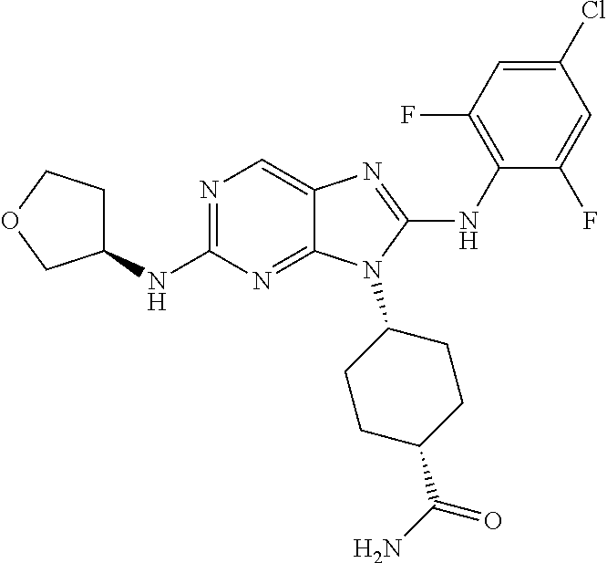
N1=C(NC2CCOC2)N=C2C(=C1)N=C(NC1=C(F)C=C(Cl)C=C1F)N2C1CCC(C(N)=O)CC1
